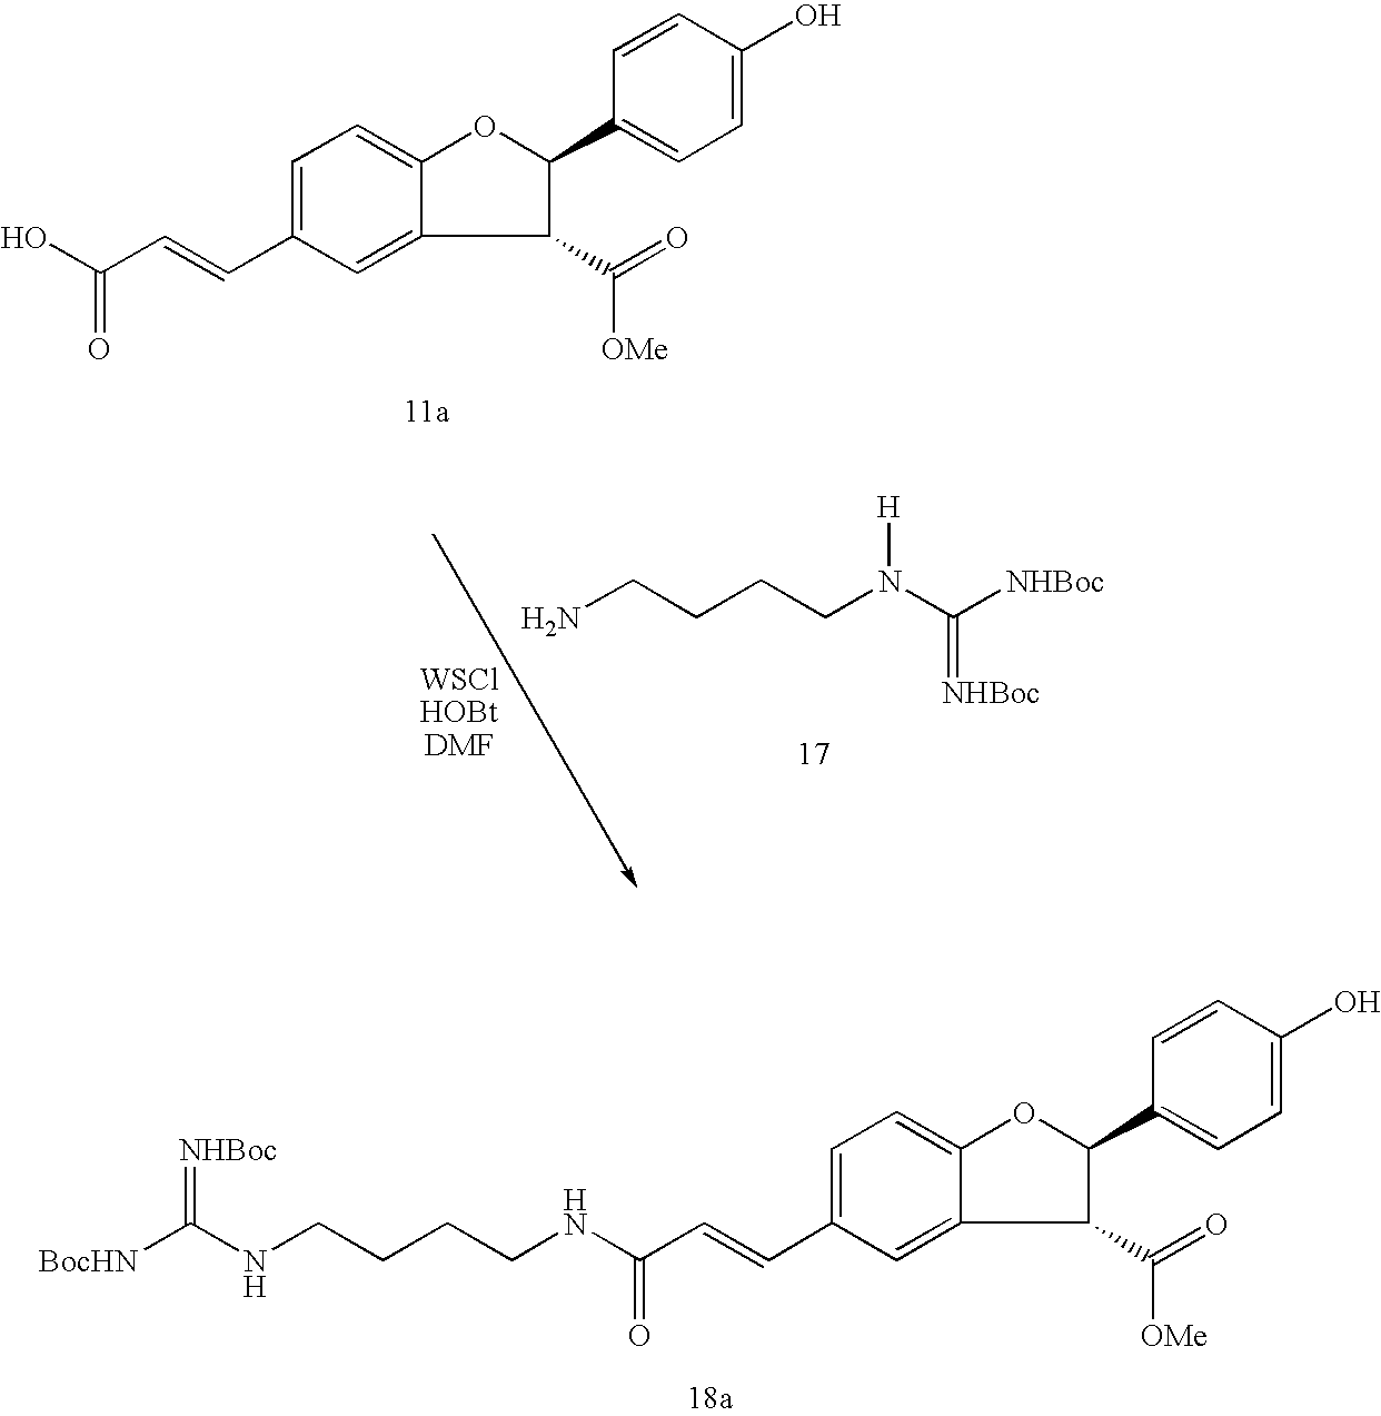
OC(C=CC1=CC=C2OC(C3=CC=C(O)C=C3)C(C(=O)[OMe])C2=C1)=O.NCCCCN(C([NHBoc])=[NHBoc])[H].N(C(C=CC1=CC=C2OC(C3=CC=C(O)C=C3)C(C(=O)[OMe])C2=C1)=O)CCCCNC(=[NHBoc])[BocHN]
